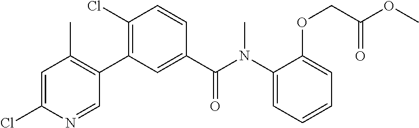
C1=C(Cl)N=CC(C2=C(Cl)C=CC(C(N(C3=CC=CC=C3OCC(OC)=O)C)=O)=C2)=C1C
